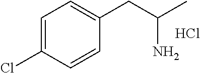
C1=C(Cl)C=CC(CC(C)N)=C1.Cl
